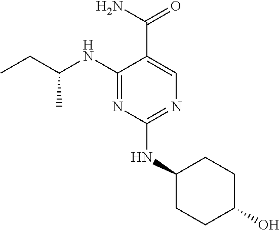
C1(NC(CC)C)=NC(NC2CCC(O)CC2)=NC=C1C(N)=O
